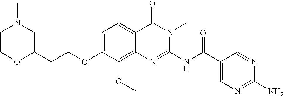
C1=C(OCCC2CN(C)CCO2)C(OC)=C2C(=C1)C(=O)N(C)C(NC(C1=CN=C(N)N=C1)=O)=N2
